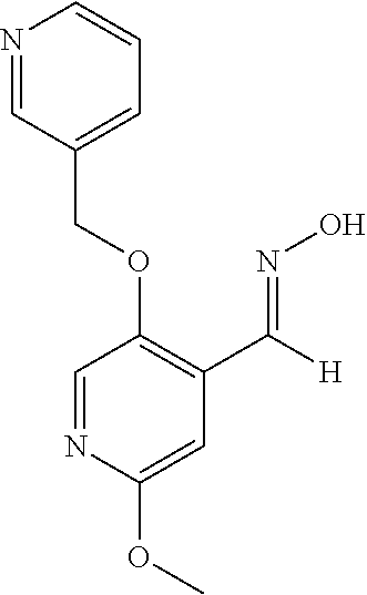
C(OC1=C(C([H])=NO)C=C(OC)N=C1)C1=CC=CN=C1
